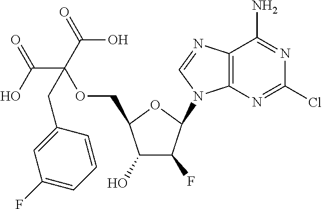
C12=C(N=CN1C1C(F)C(O)C(COC(C(O)=O)(C(=O)O)CC3=CC(F)=CC=C3)O1)C(N)=NC(Cl)=N2
